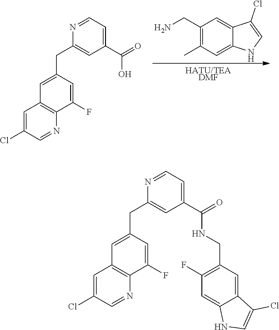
C1=C(CC2=CC(C(=O)NCC3=C(F)C=C4C(=C3)C(Cl)=CN4)=CC=N2)C=C(F)C2=C1C=C(Cl)C=N2.C1=C(CC2=CC(C(=O)O)=CC=N2)C=C(F)C2=C1C=C(Cl)C=N2.[HATU/TEADMF].C1(CN)=C(C)C=C2C(=C1)C(Cl)=CN2
